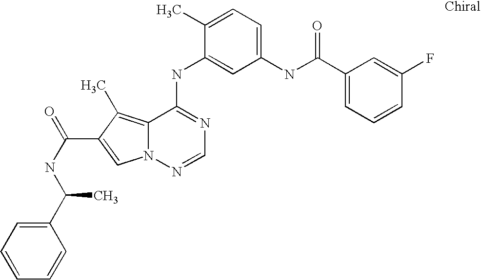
C1(C)=CC=C(NC(C2=CC=CC(F)=C2)=O)C=C1NC1=NC=NN2C1=C(C)C(C(NC(C1=CC=CC=C1)C)=O)=C2
